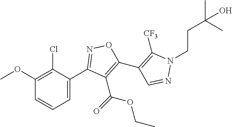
C1=CC=C(C2=NOC(C3=C([CF3])N(CCC(C)(C)O)N=C3)=C2C(=O)OCC)C(Cl)=C1OC
